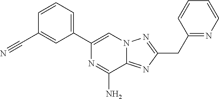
C1=CC(C#N)=CC(C2=CN3C(=NC(CC4=NC=CC=C4)=N3)C(N)=N2)=C1
